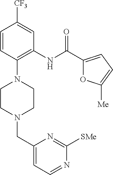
C1=CC(N2CCN(CC3=CC=NC([SMe])=N3)CC2)=C(NC(C2=CC=C([Me])O2)=O)C=C1[CF3]
